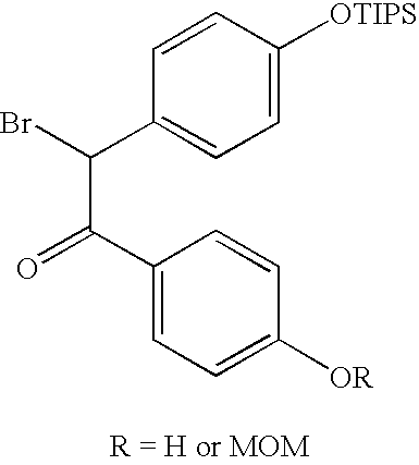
BrC(C(C1=CC=C([OR])C=C1)=O)C1=CC=C([OTIPS])C=C1
